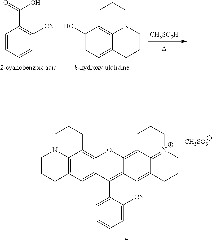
C1CCC2=C3N1CCCC3=C1C(=C2)C(C2=CC=CC=C2[CN])=C2C(=C3C4=[N+](CCCC4=C2)CCC3)O1.[CH3SO3].C1=CC=CC([CN])=C1C(=O)O.[D].[CH3SO3H].C1(O)=CC=C2C3=C1CCCN3CCC2
